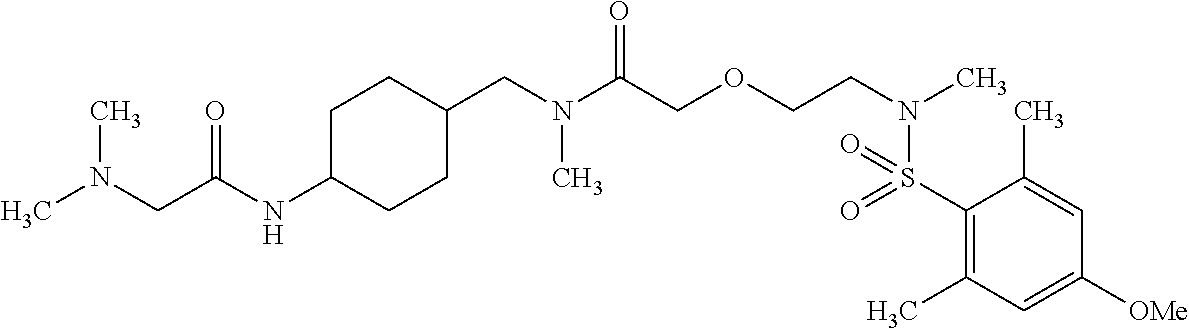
N(C(COCCN(C)S(=O)(=O)C1=C(C)C=C([OMe])C=C1C)=O)(C)CC1CCC(NC(=O)CN(C)C)CC1
